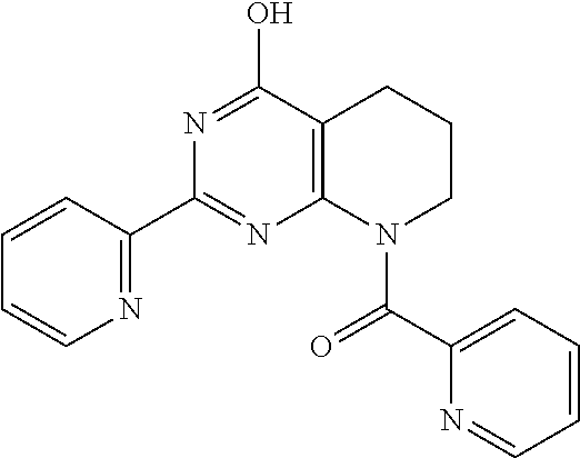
N1=C(C2=NC3=C(C(O)=N2)CCCN3C(C2=CC=CC=N2)=O)C=CC=C1
